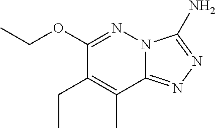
N12C(=NN=C1N)C(C)=C(CC)C(OCC)=N2
